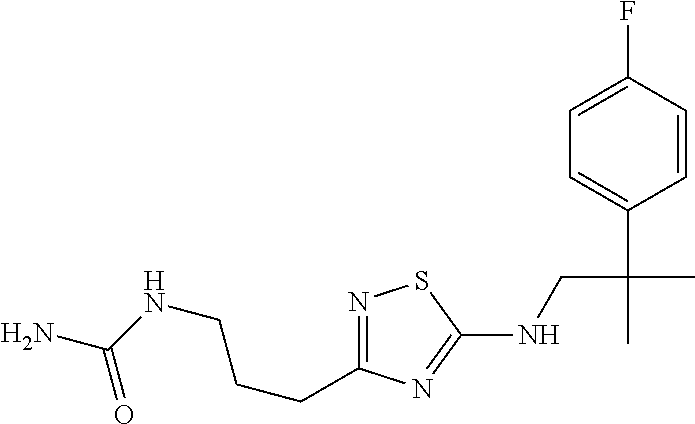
N1=C(CCCNC(N)=O)N=C(NCC(C)(C2=CC=C(F)C=C2)C)S1
